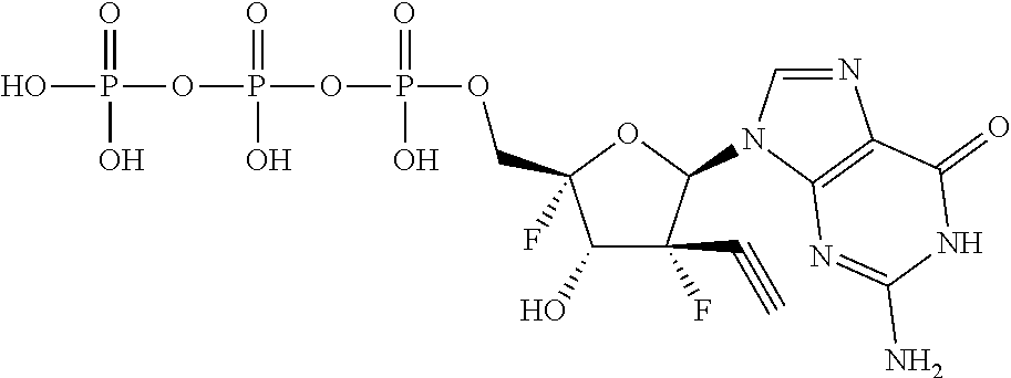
C1(O)C(C#C)(F)C(N2C=NC3=C2N=C(N)NC3=O)OC1(F)COP(OP(OP(O)(O)=O)(O)=O)(O)=O
